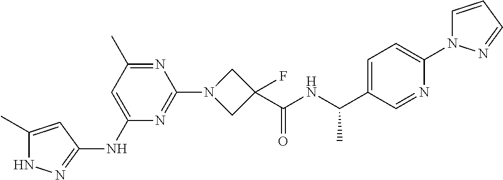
N1C(C)=CC(NC2=CC(C)=NC(N3CC(C(NC(C4=CC=C(N5C=CC=N5)N=C4)C)=O)(F)C3)=N2)=N1
